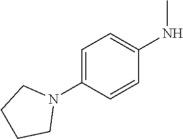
C1=C(N2CCCC2)C=CC(NC)=C1
